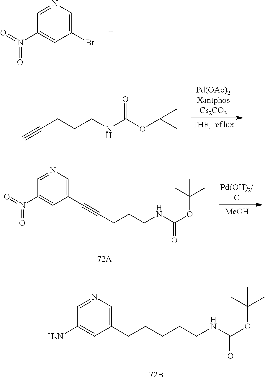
C1(Br)=CN=CC(N(=O)=O)=C1.C(CCC#C)NC(OC(C)(C)C)=O.C1(CCCCCNC(OC(C)(C)C)=O)=CN=CC(N)=C1.[MeOH].C1(C#CCCCNC(OC(C)(C)C)=O)=CN=CC(N(=O)=O)=C1
